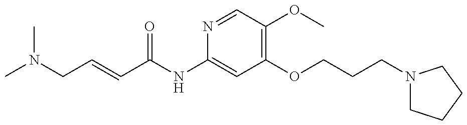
CN(C)CC=CC(=O)NC1=CC(OCCCN2CCCC2)=C(OC)C=N1
